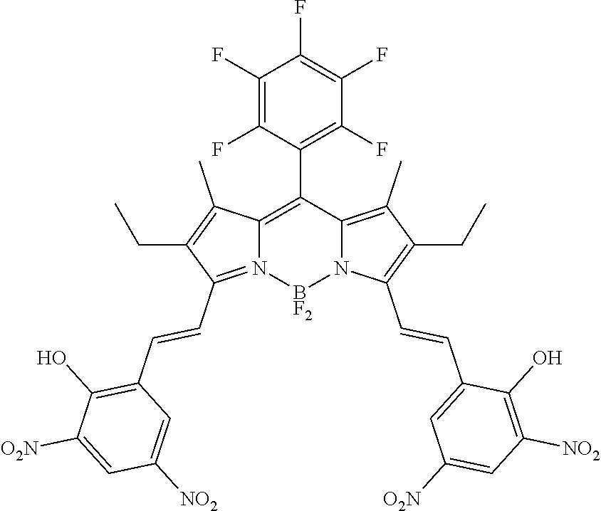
C1(F)=C(F)C(C2=C3N(=C(C=CC4=C(O)C([O2N])=CC([NO2])=C4)C(CC)=C3C)[BF2]N3C2=C(C)C(CC)=C3C=CC2=CC([O2N])=CC([NO2])=C2O)=C(F)C(F)=C1F
